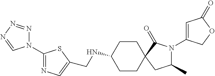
C1CC(NCC2=CN=C(N3N=NN=C3)S2)CCC12C(=O)N(C1=CC(=O)OC1)C(C)C2
